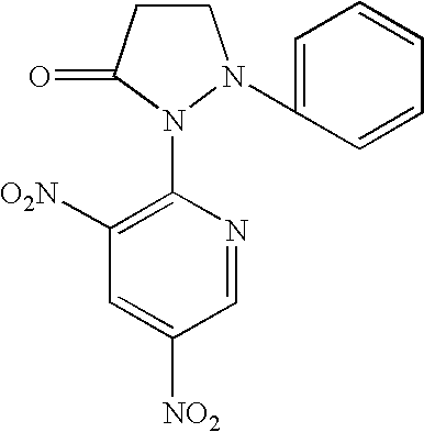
C1CC(=O)N(C2=C([O2N])C=C([NO2])C=N2)N1C1=CC=CC=C1
